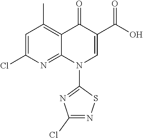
C1=C(Cl)N=C2C(=C1C)C(=O)C(C(O)=O)=CN2C1=NC(Cl)=NS1
